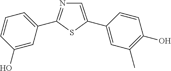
C1=C(C2=CC(C)=C(O)C=C2)SC(C2=CC=CC(O)=C2)=N1
